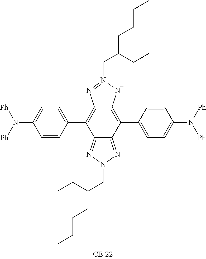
C12=NN(CC(CCCC)CC)N=C1C(C1=CC=C(N([Ph])[Ph])C=C1)=C1C(=C2C2=CC=C(N([Ph])[Ph])C=C2)N=[N+](CC(CC)CCCC)[N-]1
